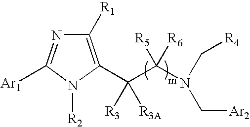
C1([R1])=C(C([R3])([R3A])C(N(C[R4])C[Ar2])([R5])[R6])N([R2])C([Ar1])=N1
